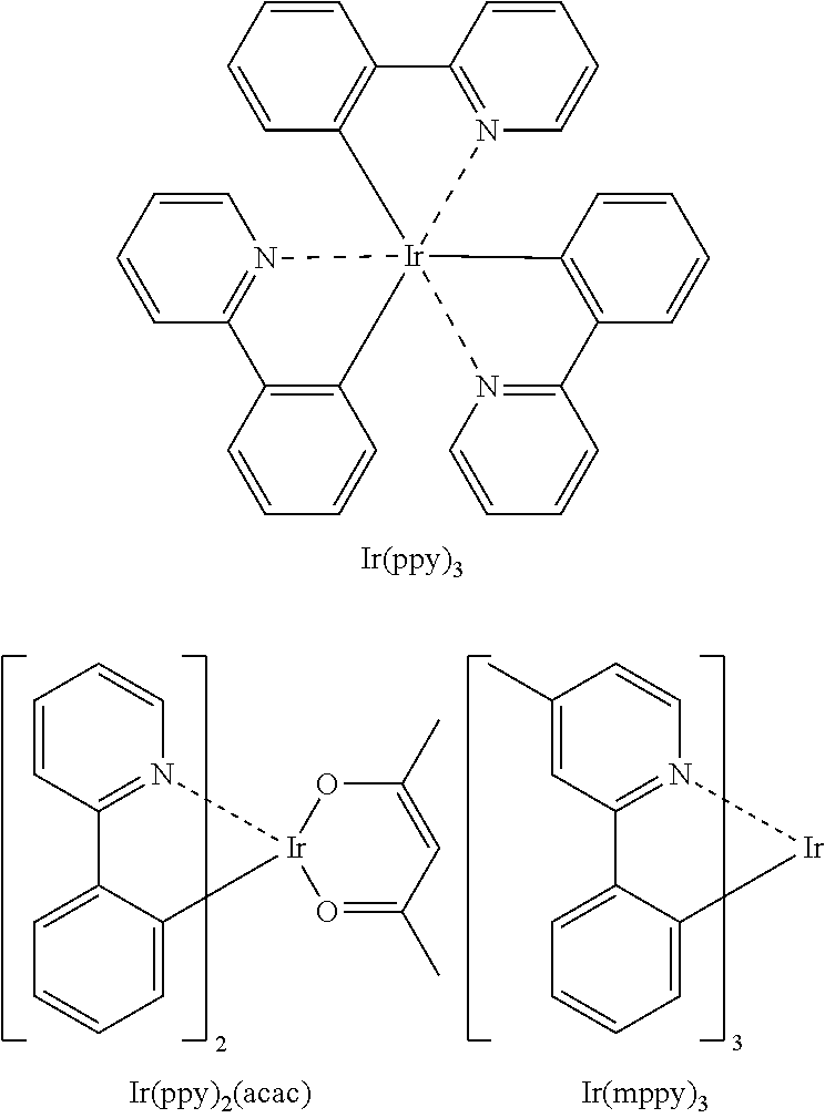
C1=CC2=C(C=C1)[Ir]13(N4=C(C=CC=C4)C4=C1C=CC=C4)(N1=C2C=CC=C1)N1=C(C=CC=C1)C1=C3C=CC=C1.C1=CC2=N(C=C1)[Ir]1(C3=CC=CC=C23)O=C(C)C=C(C)O1.C1(C)=CC2=N(C=C1)[Ir]C1=CC=CC=C21
